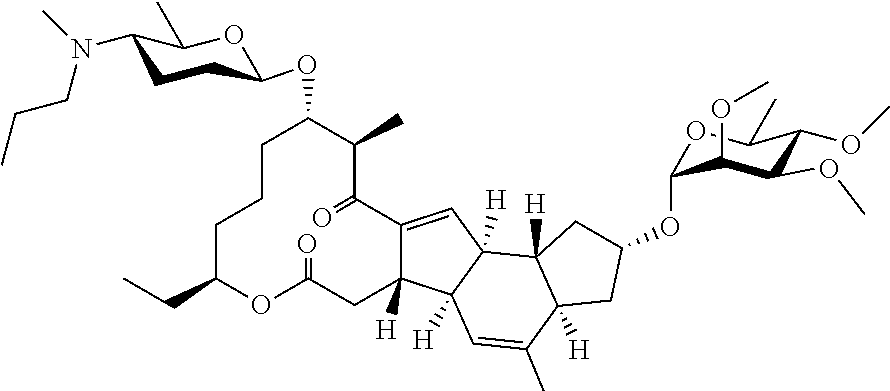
C1C(CC)OC(=O)CC2([H])C(=CC3([H])C2([H])C=C(C)C2([H])C3([H])CC(OC3OC(C)C(OC)C(OC)C3OC)C2)C(=O)C(C)C(OC2CCC(N(C)CCC)C(C)O2)CC1
